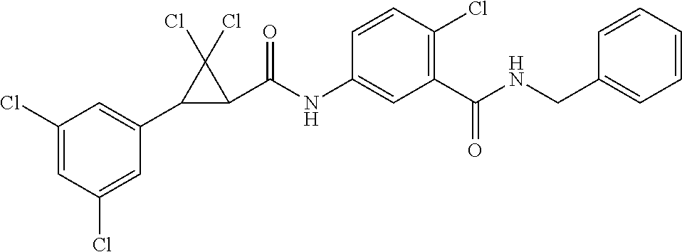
C1(Cl)=CC(Cl)=CC(C2C(C(NC3=CC(C(NCC4=CC=CC=C4)=O)=C(Cl)C=C3)=O)C2(Cl)Cl)=C1
